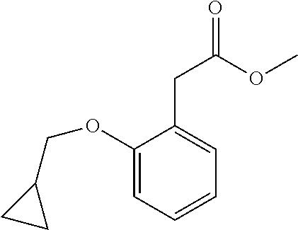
C1(OCC2CC2)=CC=CC=C1CC(=O)OC
